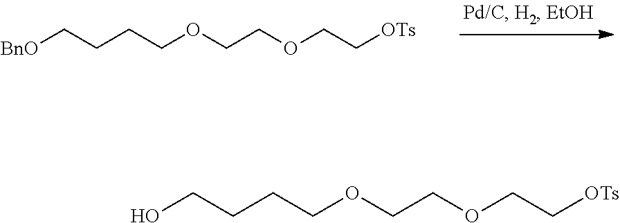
[BnO]CCCCOCCOCC[OTs].OCCCCOCCOCC[OTs]
